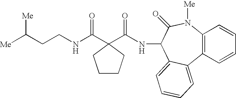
[Me]C(CCNC(=O)C1(C(NC2C(=O)N([Me])C3=C(C4=CC=CC=C24)C=CC=C3)=O)CCCC1)[Me]
